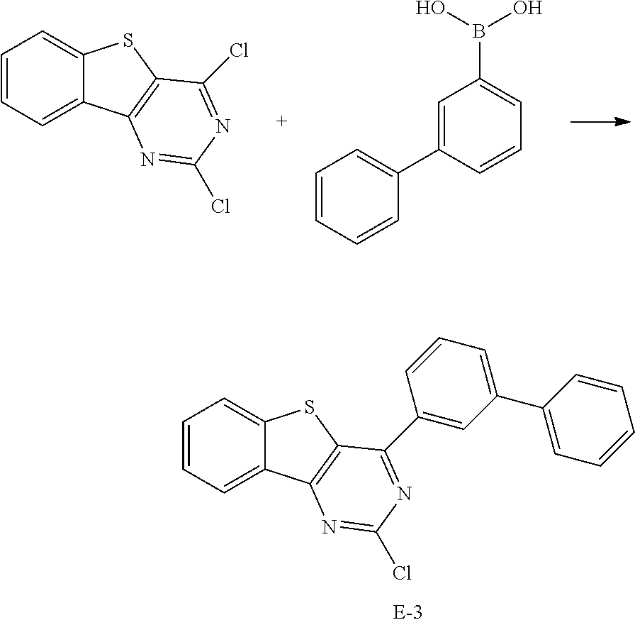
C1=CC=C2C(=C1)SC1=C2N=C(Cl)N=C1Cl.C1=C(C2=CC=CC=C2)C=CC=C1B(O)O.C1=CC=C2C(=C1)SC1=C2N=C(Cl)N=C1C1=CC(C2=CC=CC=C2)=CC=C1
